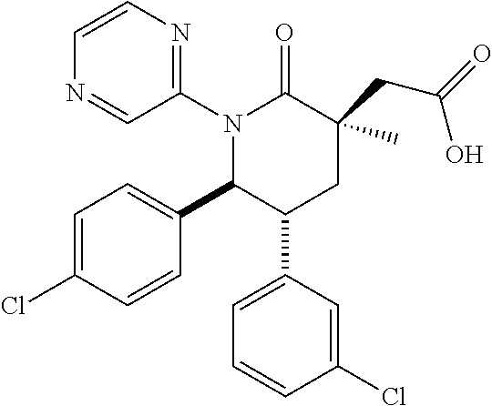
C1=CN=C(N2C(C3=CC=C(Cl)C=C3)C(C3=CC=CC(Cl)=C3)CC(CC(=O)O)(C)C2=O)C=N1
